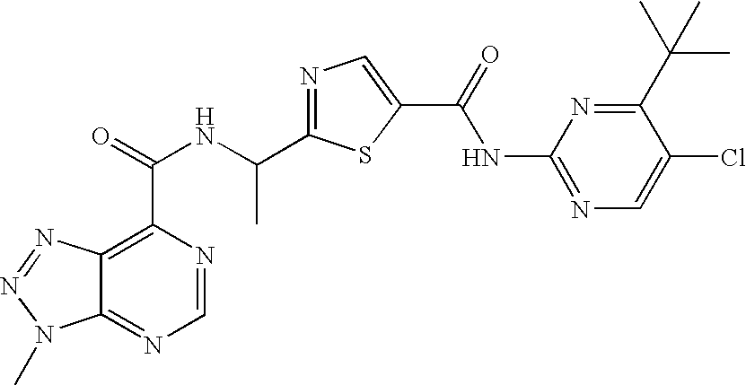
C12=NC=NC(C(=O)NC(C3=NC=C(C(=O)NC4=NC=C(Cl)C(C(C)(C)C)=N4)S3)C)=C1N=NN2C
